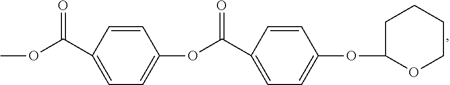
C1=C(C(OC)=O)C=CC(OC(C2=CC=C(OC3CCCCO3)C=C2)=O)=C1
